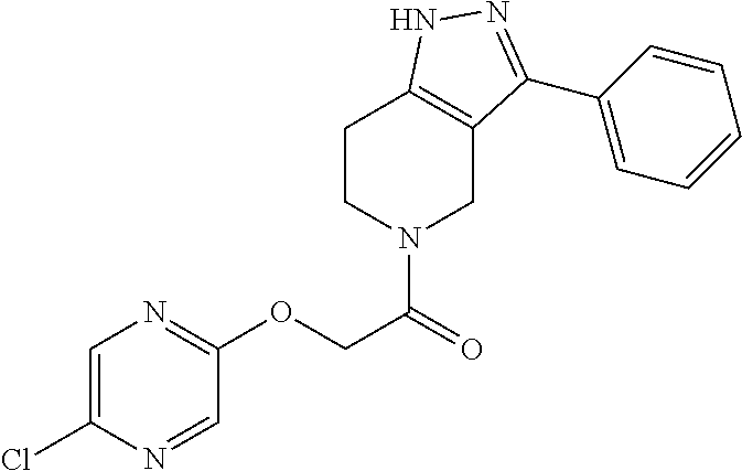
ClC1=CN=C(OCC(=O)N2CC3=C(CC2)NN=C3C2=CC=CC=C2)C=N1
